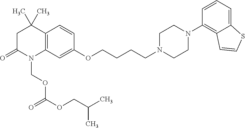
C12=C(C=C(OCCCCN3CCN(C4=C5C(=CC=C4)SC=C5)CC3)C=C1)N(COC(=O)OCC(C)C)C(=O)CC2(C)C
